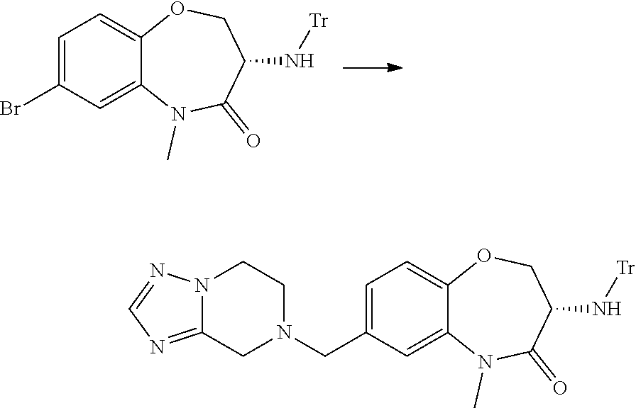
C12=CC=C(Br)C=C1N(C)C(=O)C(N[Tr])CO2.C12=CC(CN3CCN4C(=NC=N4)C3)=CC=C1OCC(N[Tr])C(=O)N2C
